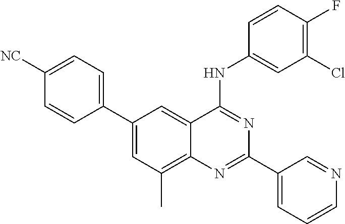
C1=C([NC])C=CC(C2=CC(C)=C3C(=C2)C(NC2=CC(Cl)=C(F)C=C2)=NC(C2=CC=CN=C2)=N3)=C1
